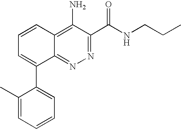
N1=C(C(NCCC)=O)C(N)=C2C(=N1)C(C1=CC=CC=C1C)=CC=C2
